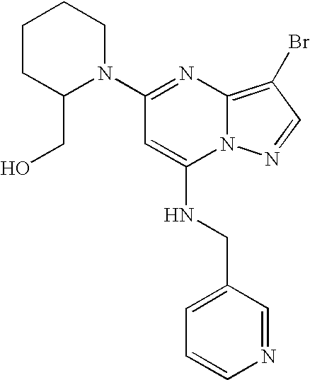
N1(C2=NC3=C(Br)C=NN3C(NCC3=CC=CN=C3)=C2)C(CO)CCCC1
